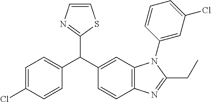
C1=C(Cl)C=CC(C(C2=CC3=C(C=C2)N=C(CC)N3C2=CC(Cl)=CC=C2)C2=NC=CS2)=C1
